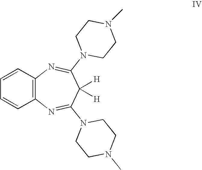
C12=C(C=CC=C1)N=C(N1CCN(C)CC1)C([H])([H])C(N1CCN(C)CC1)=N2
